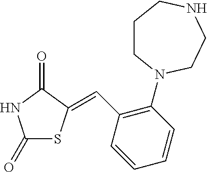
C1(=O)SC(=CC2=C(N3CCCNCC3)C=CC=C2)C(=O)N1
